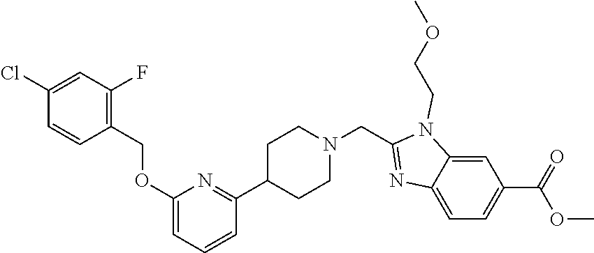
C1=C2C(=CC=C1C(=O)OC)N=C(CN1CCC(C3=NC(OCC4=C(F)C=C(Cl)C=C4)=CC=C3)CC1)N2CCOC
